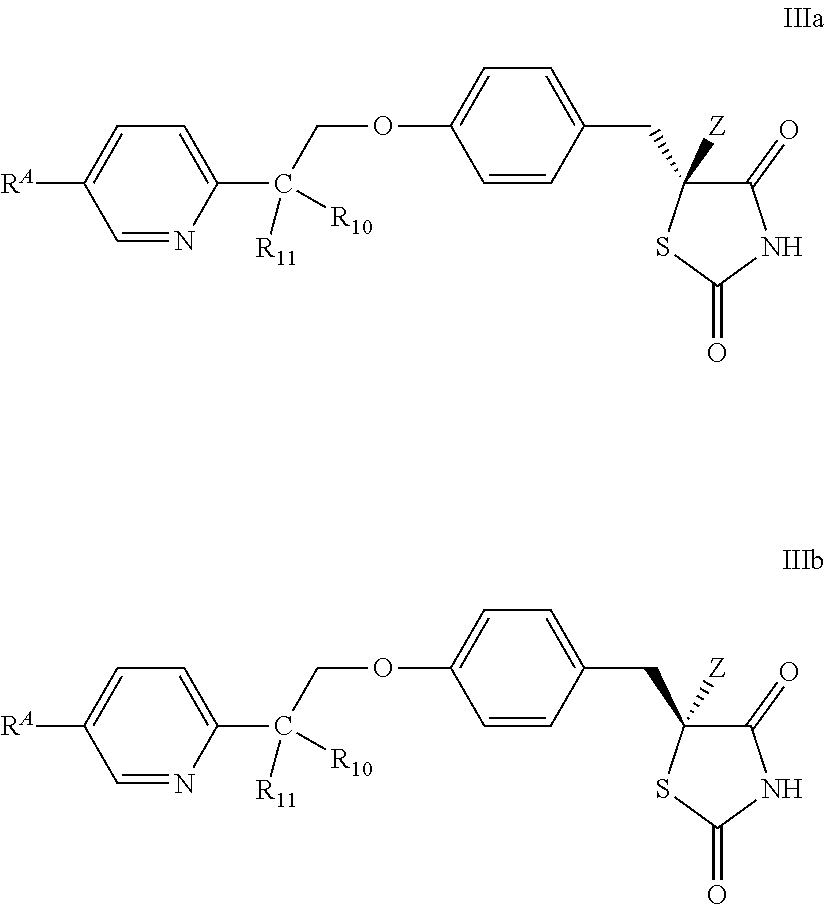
[RA]C1=CC=C(C(COC2=CC=C(CC3([Z])C(=O)NC(=O)S3)C=C2)([R10])[R11])N=C1.[RA]C1=CC=C(C(COC2=CC=C(CC3([Z])C(=O)NC(=O)S3)C=C2)([R10])[R11])N=C1
